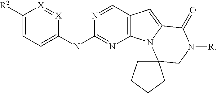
C1([R2])=CC=C(NC2=NC3=C(C=N2)C=C2N3C3(CN([R])C2=O)CCCC3)[X]=[X]1
